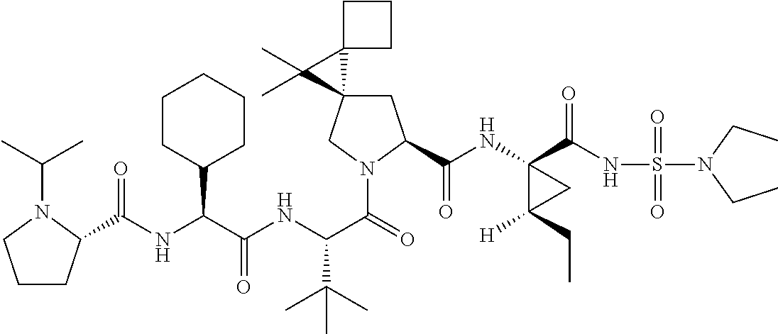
C1C2(CN(C(=O)C(NC(C(NC(=O)C3CCCN3C(C)C)C3CCCCC3)=O)C(C)(C)C)C1C(NC1(C(NS(N(CC)CC)(=O)=O)=O)C([H])(CC)C1)=O)C1(C2(C)C)CCC1
